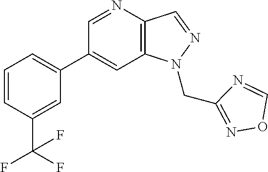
C1(C2=CC=CC(C(F)(F)F)=C2)=CC2=C(C=NN2CC2=NOC=N2)N=C1
